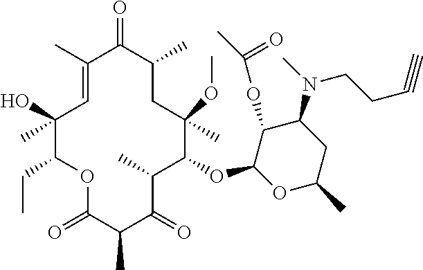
C1(C)=CC(C)(O)C(CC)OC(=O)C(C)C(=O)C(C)C(OC2OC(C)CC(N(C)CCC#C)C2OC(C)=O)C(C)(OC)CC(C)C1=O
